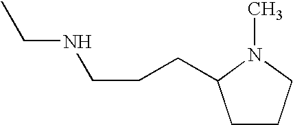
C1CCN(C)C1CCCNCC
